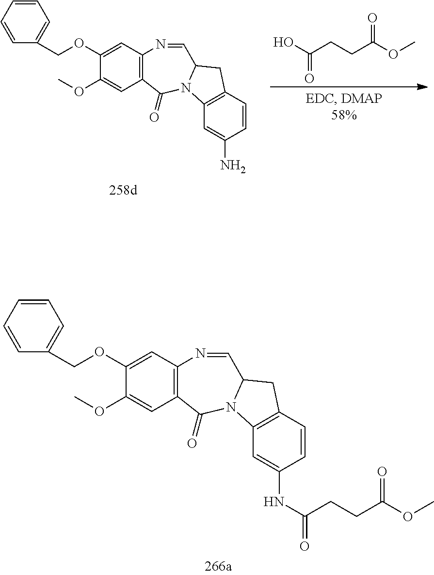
C1=CC=CC(COC2=CC3=C(C=C2OC)C(=O)N2C4=C(C=CC(NC(CCC(OC)=O)=O)=C4)CC2C=N3)=C1.C1=CC=CC(COC2=CC3=C(C=C2OC)C(=O)N2C4=C(C=CC(N)=C4)CC2C=N3)=C1.OC(CCC(OC)=O)=O
